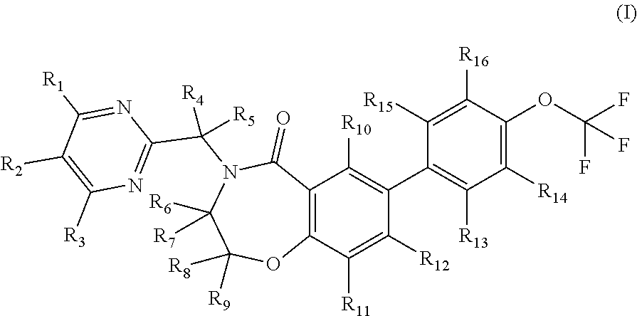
C12=C(C([R11])=C([R12])C(C3=C([R13])C([R14])=C(OC(F)(F)F)C([R16])=C3[R15])=C1[R10])OC([R8])([R9])C([R6])([R7])N(C(C1=NC([R3])=C([R2])C([R1])=N1)([R5])[R4])C2=O
